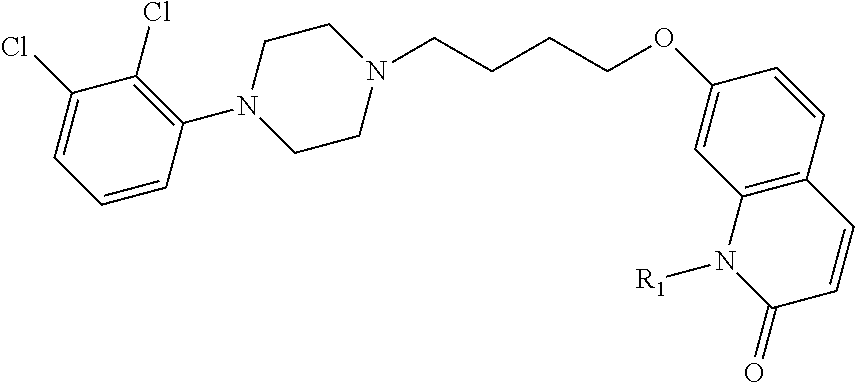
C1(N2CCN(CCCCOC3=CC4=C(C=C3)C=CC(=O)N4[R1])CC2)=C(Cl)C(Cl)=CC=C1
